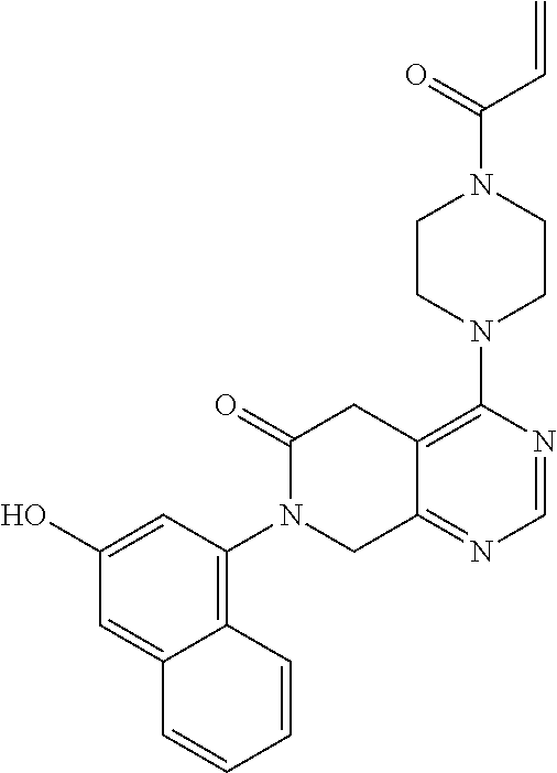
C12=C(N3CCN(C(=O)C=C)CC3)N=CN=C1CN(C1=C3C(=CC(O)=C1)C=CC=C3)C(=O)C2
